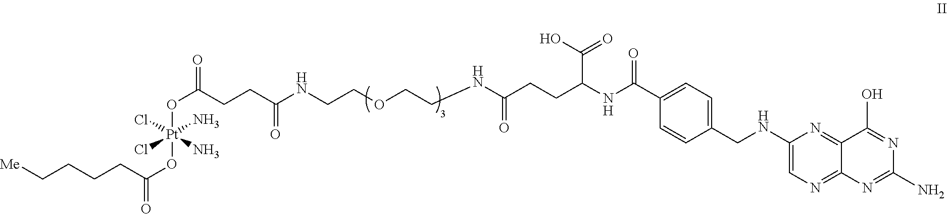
[Me]CCCCC(O[Pt](Cl)(Cl)(N)(N)OC(CCC(NCCOCCNC(CCC(NC(C1=CC=C(CNC2=CN=C3C(=N2)C(O)=NC(N)=N3)C=C1)=O)C(O)=O)=O)=O)=O)=O
